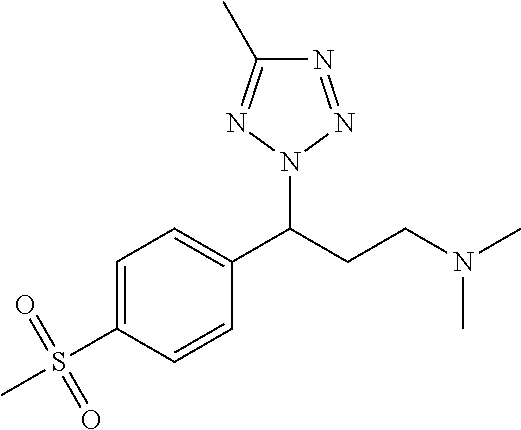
C1=C(S(C)(=O)=O)C=CC(C(CCN(C)C)N2N=NC(C)=N2)=C1
